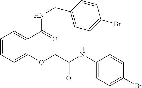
C1=CC=C(OCC(NC2=CC=C(Br)C=C2)=O)C(C(=O)NCC2=CC=C(Br)C=C2)=C1
